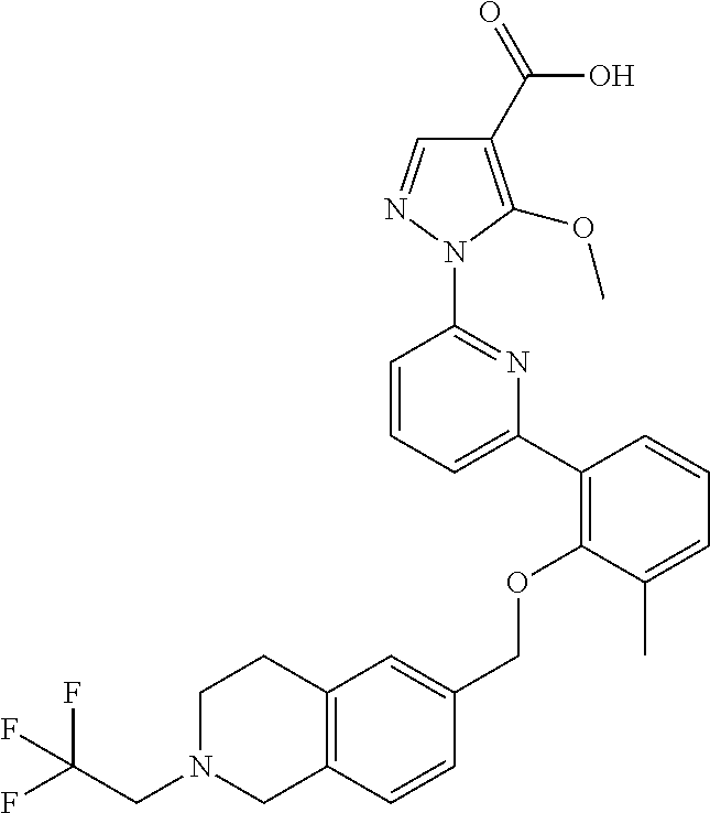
C1(C2=C(OCC3=CC4=C(C=C3)CN(CC(F)(F)F)CC4)C(C)=CC=C2)=CC=CC(N2N=CC(C(=O)O)=C2OC)=N1
